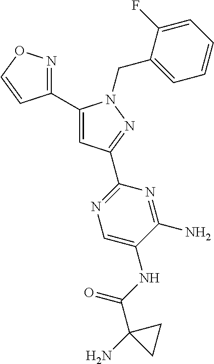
C1(C2=CC(C3=NC=C(NC(=O)C4(N)CC4)C(N)=N3)=NN2CC2=CC=CC=C2F)=NOC=C1
